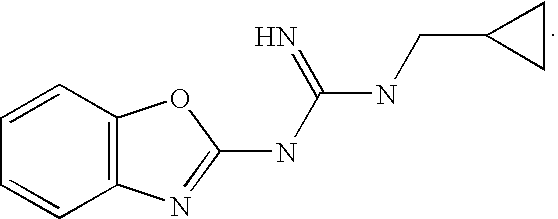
C1=CC2=C(C=C1)N=C(NC(=N)NCC1CC1)O2
